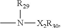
[R29]N(C)[X2R30]
